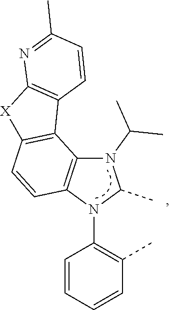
C1=CC=CC(C)=C1N1C(C)N(C(C)C)C2=C1C=CC1=C2C2=C([X]1)N=C(C)C=C2
